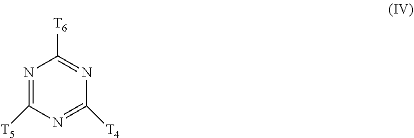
N1=C([T5])N=C([T4])N=C1[T6]
